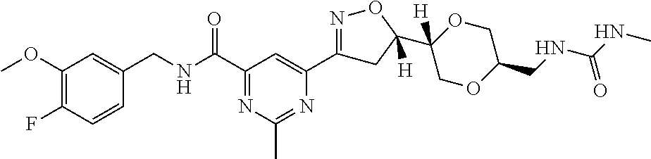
C1(OC)=C(F)C=CC(CNC(C2=NC(C)=NC(C3=NOC(C4([H])OCC(CNC(NC)=O)OC4)([H])C3)=C2)=O)=C1
